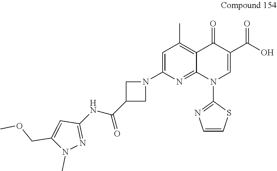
C1=C(N2CC(C(NC3=NN(C)C(COC)=C3)=O)C2)N=C2C(=C1C)C(=O)C(C(O)=O)=CN2C1=NC=CS1
